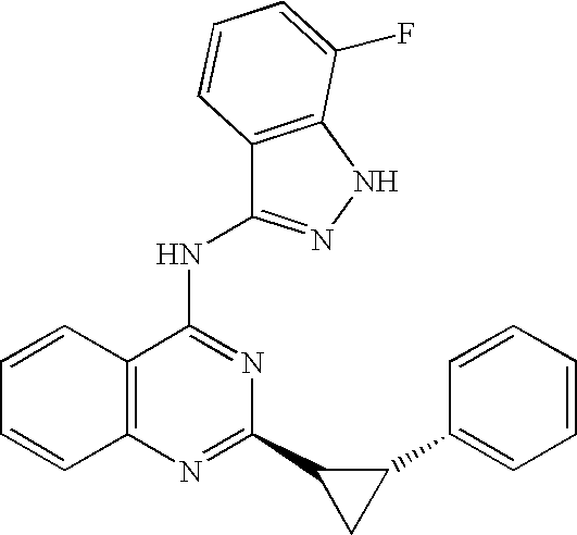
C12=C(C(NC3=NNC4=C3C=CC=C4F)=NC(C3C(C4=CC=CC=C4)C3)=N1)C=CC=C2
